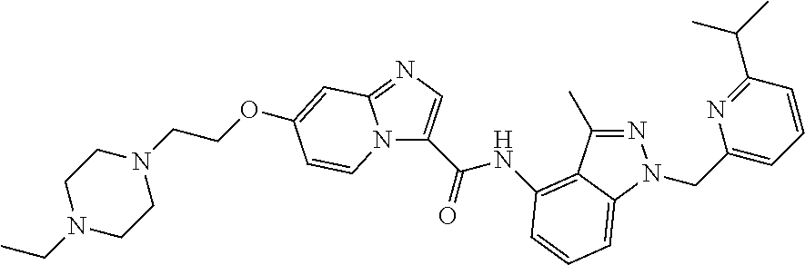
N1=C(C)C2=C(NC(C3=CN=C4N3C=CC(OCCN3CCN(CC)CC3)=C4)=O)C=CC=C2N1CC1=CC=CC(C(C)C)=N1
